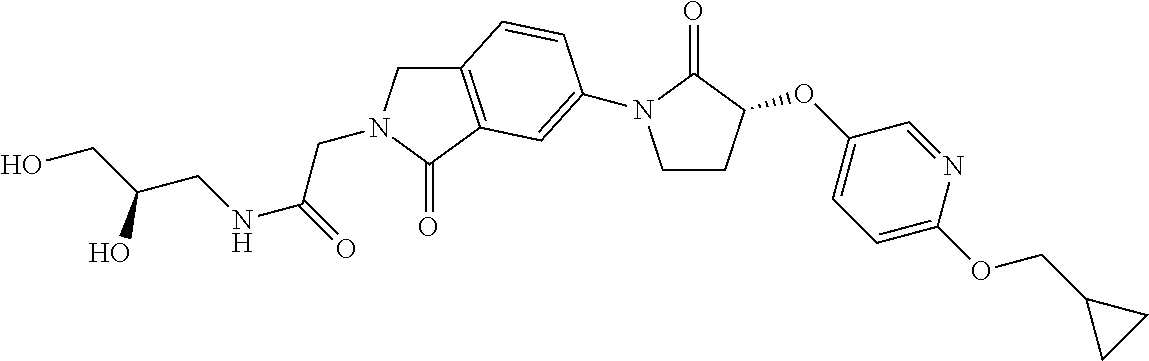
C12=C(C(=O)N(CC(=O)NCC(CO)O)C1)C=C(N1CCC(OC3=CC=C(OCC4CC4)N=C3)C1=O)C=C2
